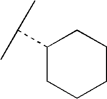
C(C1CCCCC1)(C)C
